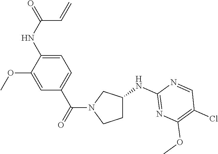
C1=C(OC)C(NC(=O)C=C)=CC=C1C(=O)N1CCC(NC2=NC(OC)=C(Cl)C=N2)C1
